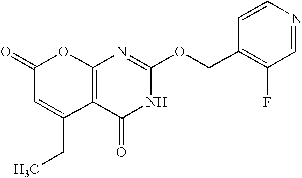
C12=C(C(=O)NC(OCC3=C(F)C=NC=C3)=N1)C(CC)=CC(=O)O2
